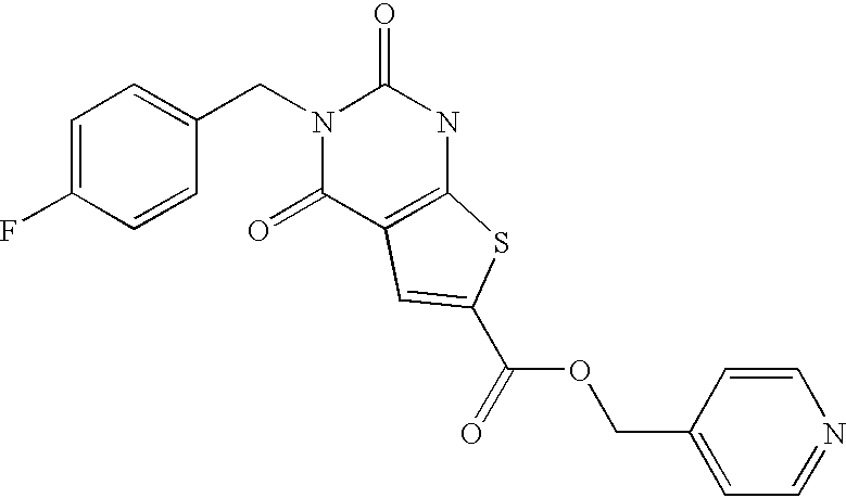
FC1=CC=C(CN2C(=O)C3=C(NC2=O)SC(C(OCC2=CC=NC=C2)=O)=C3)C=C1
